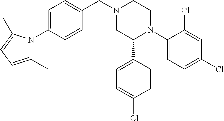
N1(CC2=CC=C(N3C(C)=CC=C3C)C=C2)CC(C2=CC=C(Cl)C=C2)N(C2=CC=C(Cl)C=C2Cl)CC1
